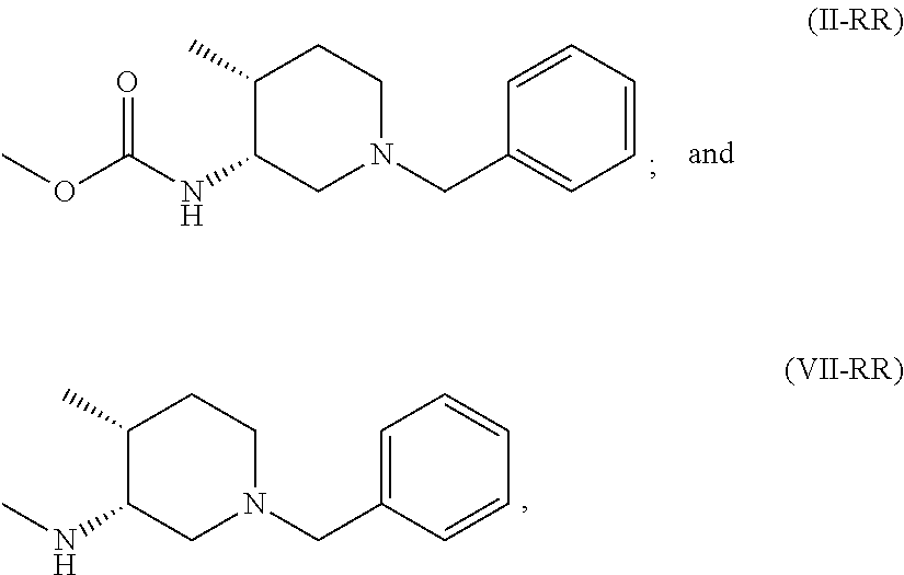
C1(C)C(NC)CN(CC2=CC=CC=C2)CC1.C1(C)C(NC(OC)=O)CN(CC2=CC=CC=C2)CC1
